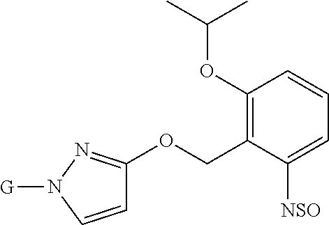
C1(OC(C)C)=C(COC2=NN([G])C=C2)C([NSO])=CC=C1
